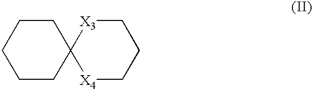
C1CCC2(CC1)[X4]CCC[X3]2
